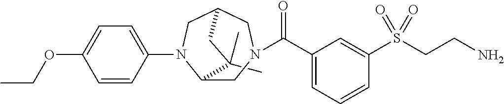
C1(C)(C)C2CN(C(C3=CC=CC(S(CCN)(=O)=O)=C3)=O)CC(CN2C2=CC=C(OCC)C=C2)C1
